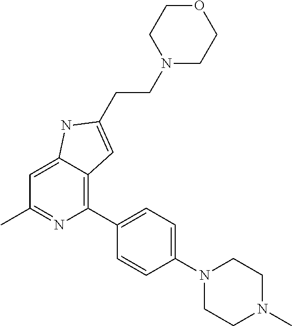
C1(C2=CC=C(N3CCN(C)CC3)C=C2)=C2C(=CC(C)=N1)NC(CCN1CCOCC1)=C2
